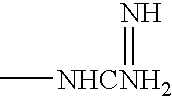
C[NHCNH2]=N
